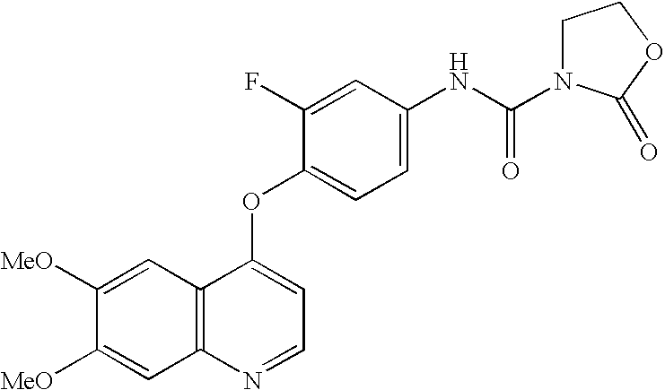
C12=C(N=CC=C1OC1=CC=C(NC(=O)N3CCOC3=O)C=C1F)C=C([MeO])C([MeO])=C2
